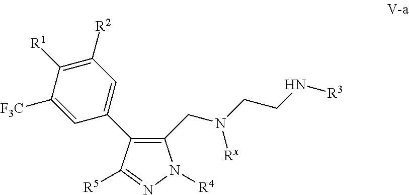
C1(CN(CCN[R3])[Rx])=C(C2=CC([R2])=C([R1])C([F3C])=C2)C([R5])=NN1[R4]
